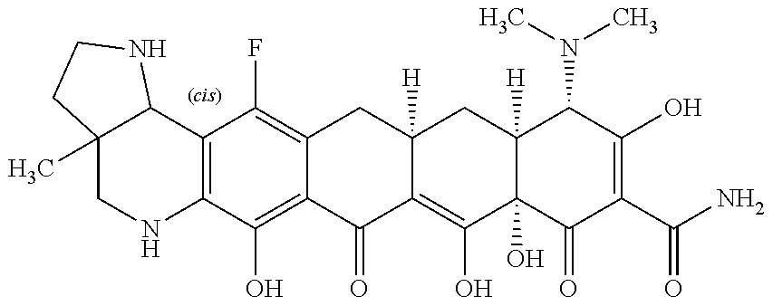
C12=C(C(O)=C3C(=C1F)CC1([H])C(=C(O)C4(O)C([H])(C1)C(N(C)C)C(O)=C(C(N)=O)C4=O)C3=O)NCC1(C)C2NCC1
